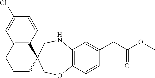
C12=C(CCCC13COC1=C(NC3)C=C(CC(OC)=O)C=C1)C=C(Cl)C=C2
